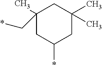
C1(C*)(C)CC(*)CC(C)(C)C1
